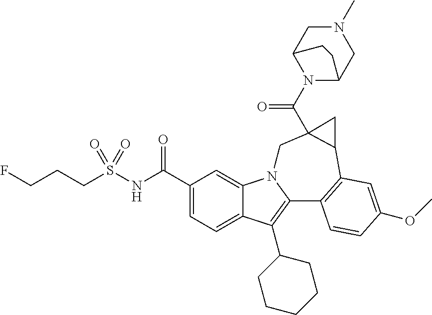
C1(C(NS(CCCF)(=O)=O)=O)=CC=C2C(=C1)N1C(=C2C2CCCCC2)C2=C(C3C(C(N4C5CN(C)CC4CC5)=O)(C1)C3)C=C(OC)C=C2
